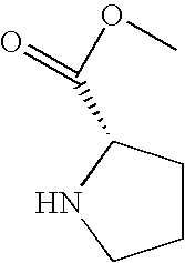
C1CC(C(OC)=O)NC1
